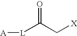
[A][L]C(C[X])=O
